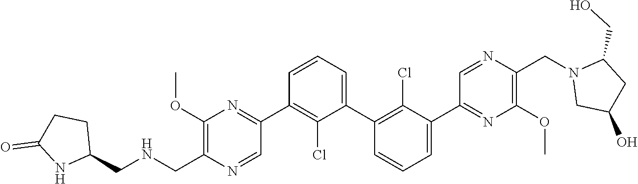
C1(OC)=C(C[HN]CC2CCC(=O)N2)N=CC(C2=C(Cl)C(C3=C(Cl)C(C4=NC(OC)=C(CN5CC(O)CC5CO)N=C4)=CC=C3)=CC=C2)=N1
